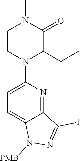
N1([PMB])N=C(I)C2=NC(N3C(C(C)C)C(=O)N(C)CC3)=CC=C12
